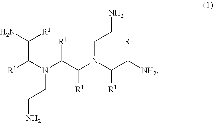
NC([R1])C(N(CCN)C(C(N(C(C([NH2])[R1])[R1])CCN)[R1])[R1])[R1]
